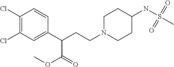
C1(Cl)=C(Cl)C=C(C(CCN2CCC(NS(C)(=O)=O)CC2)C(=O)OC)C=C1
